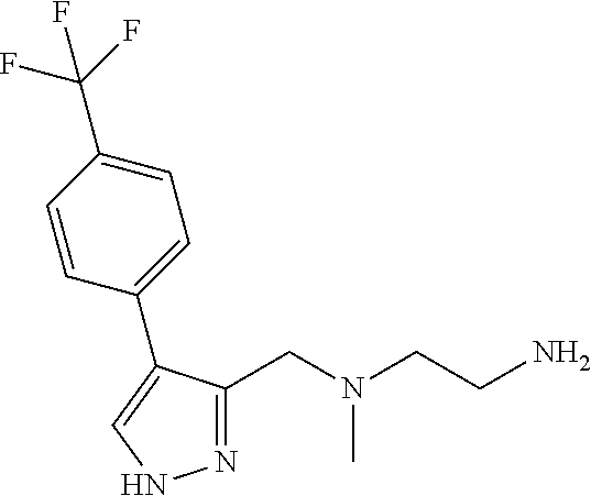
N1=C(CN(CCN)C)C(C2=CC=C(C(F)(F)F)C=C2)=CN1
